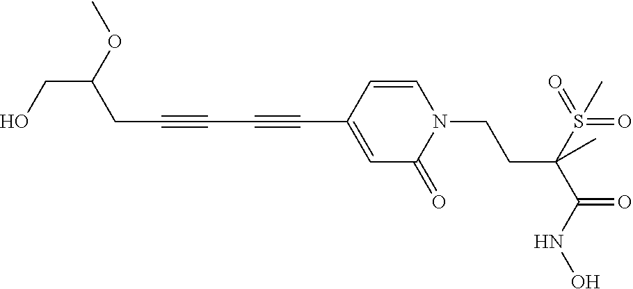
C1=CC(C#CC#CCC(CO)OC)=CC(=O)N1CCC(S(=O)(=O)C)(C(=O)NO)C
